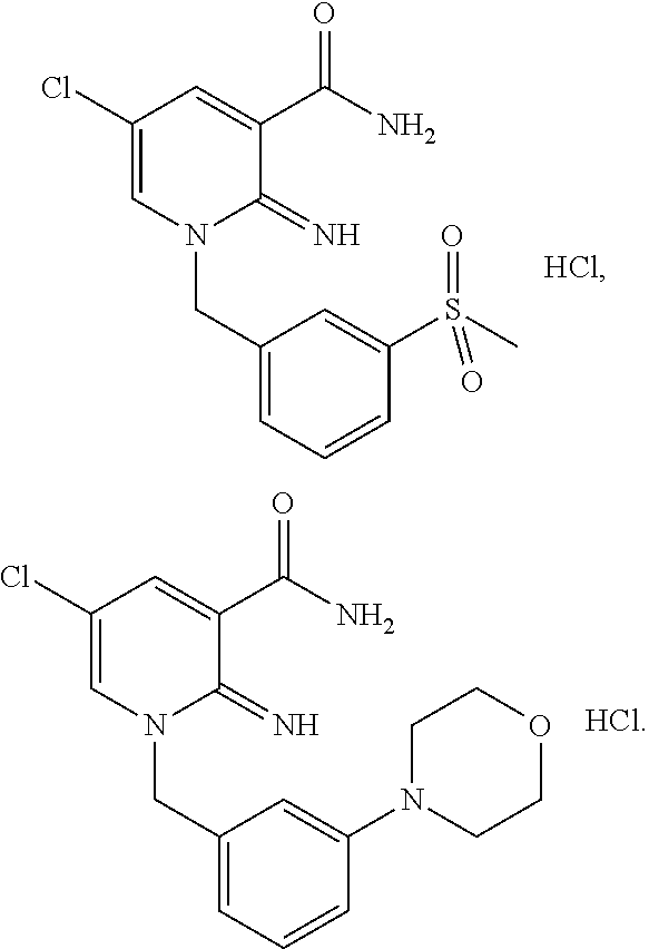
C1(Cl)=CN(CC2=CC=CC(S(C)(=O)=O)=C2)C(=N)C(C(N)=O)=C1.[HCl].C1(Cl)=CN(CC2=CC=CC(N3CCOCC3)=C2)C(=N)C(C(N)=O)=C1.[HCl]
